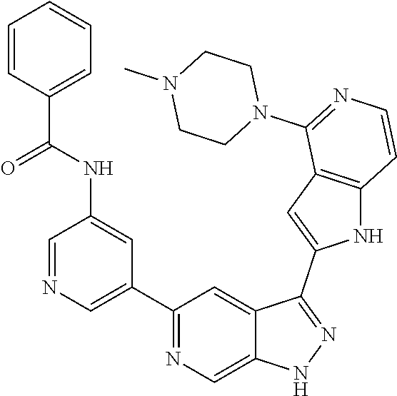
C1(C2=CN=CC(NC(C3=CC=CC=C3)=O)=C2)=NC=C2C(=C1)C(C1=CC3=C(N1)C=CN=C3N1CCN(C)CC1)=NN2
